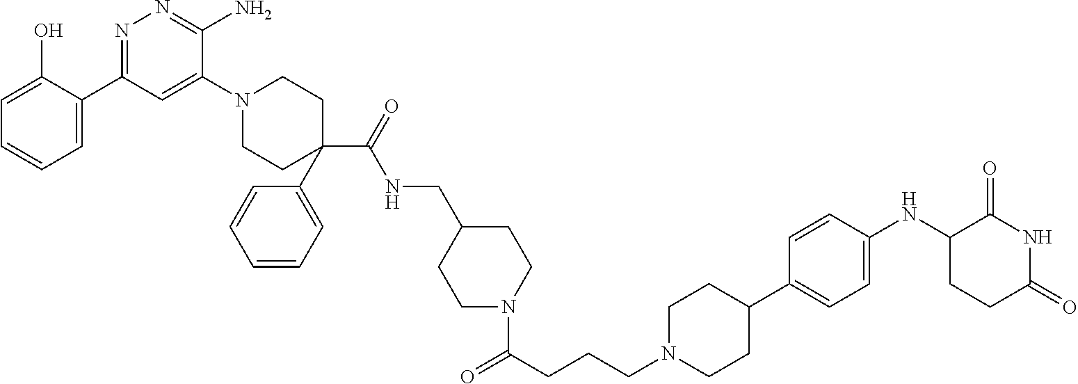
C1=C(O)C(C2=NN=C(N)C(N3CCC(C4=CC=CC=C4)(C(NCC4CCN(C(CCCN5CCC(C6=CC=C(NC7CCC(=O)NC7=O)C=C6)CC5)=O)CC4)=O)CC3)=C2)=CC=C1
